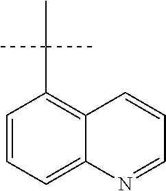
C1=CC=C2C(=C1C(C)(C)C)C=CC=N2
